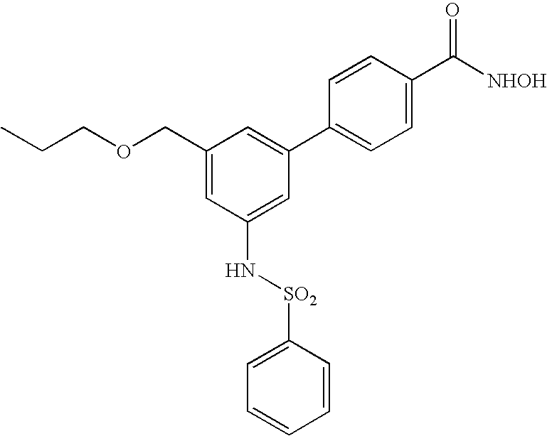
CCCOCC1=CC(N[SO2]C2=CC=CC=C2)=CC(C2=CC=C(C([NHOH])=O)C=C2)=C1
